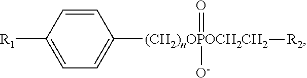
C1([R1])=CC=C([(CH2)nOPOCH2CH2]([R2])(=O)[O-])C=C1
